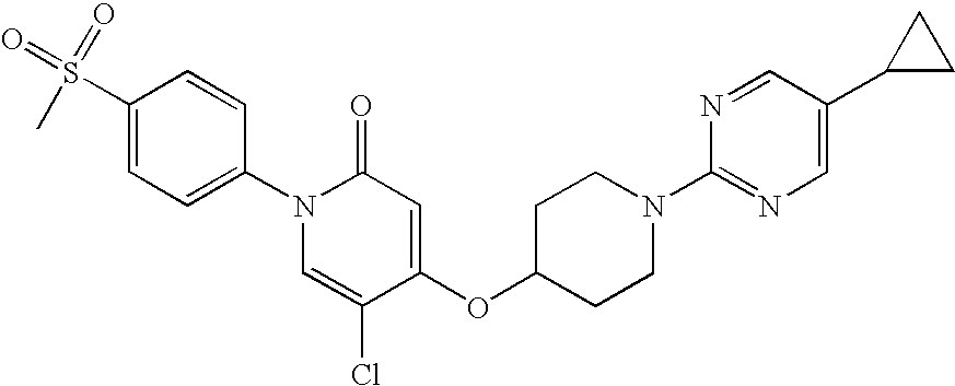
C1=CC(N2C=C(Cl)C(OC3CCN(C4=NC=C(C5CC5)C=N4)CC3)=CC2=O)=CC=C1S(C)(=O)=O
